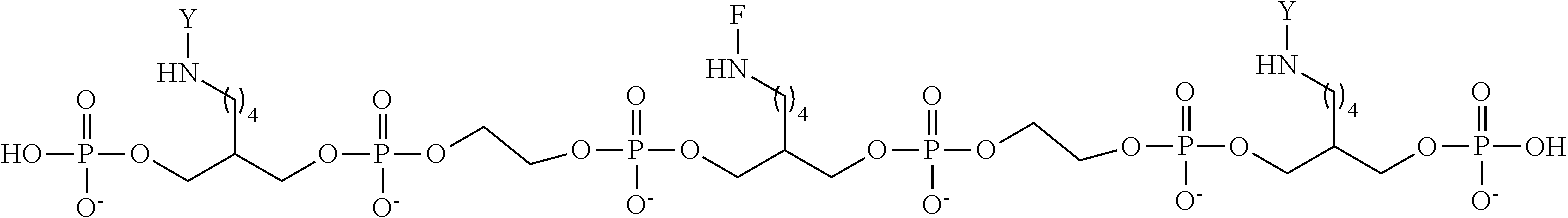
[Y]NCC(COP(=O)([O-])O)COP(=O)([O-])OCCOP(=O)([O-])OCC(CNF)COP(=O)([O-])OCCOP(=O)([O-])OCC(CN[Y])COP(=O)([O-])O
